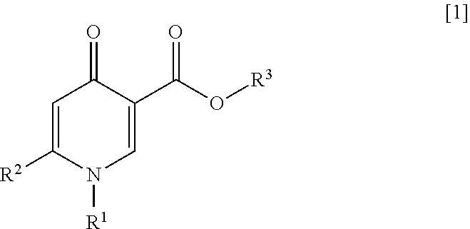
C1=C([R2])N([R1])C=C(C(O[R3])=O)C1=O
